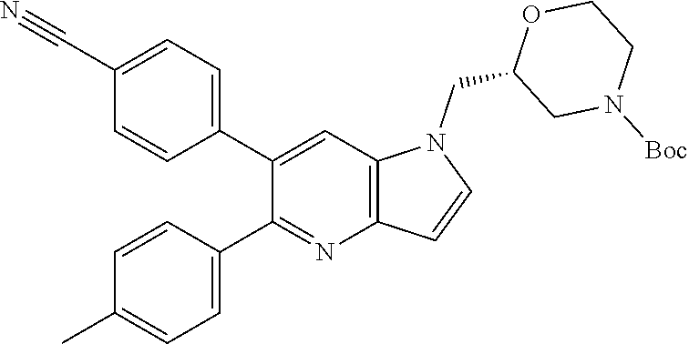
C1=C(C#N)C=CC(C2=CC3=C(N=C2C2=CC=C(C)C=C2)C=CN3CC2CN([Boc])CCO2)=C1
